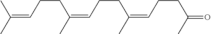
C(C(=CCCC(=CCCC(C)=O)C)C)CC=C(C)C
